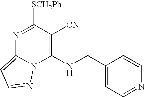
N1=C([SCH2Ph])C([CN])=C(NCC2=CC=NC=C2)N2C1=CC=N2
